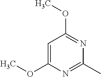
C1=C(OC)N=C(C)N=C1OC
